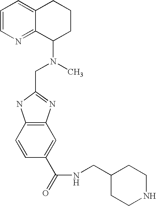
C12=C(C=CC(C(NCC3CCNCC3)=O)=C1)NC(CN(C)C1CCCC3=CC=CN=C13)=N2
